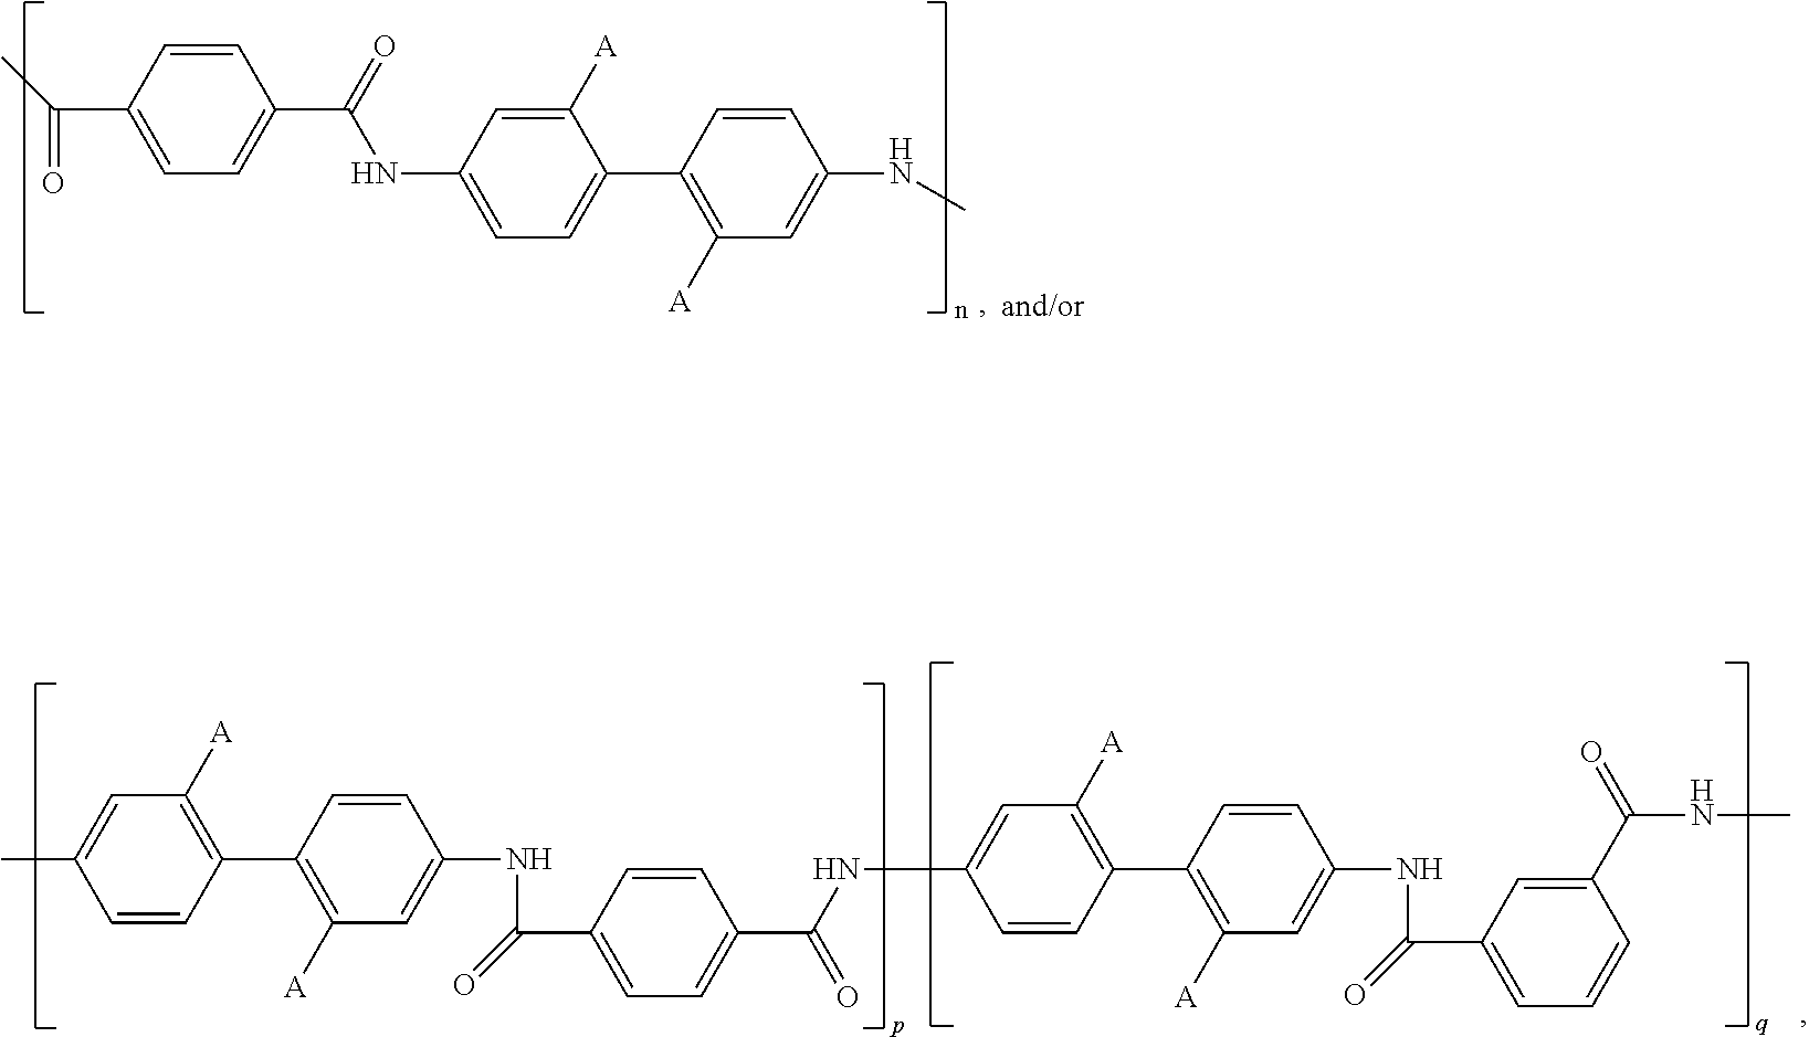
C1=CC(C2=C([A])C=C(NC(=O)C3=CC=C(C(=O)NC4=CC([A])=C(C5=C([A])C=C(NC(=O)C6=CC=CC(C(NC)=O)=C6)C=C5)C=C4)C=C3)C=C2)=C([A])C=C1C.C1=C(C(=O)C)C=CC(C(=O)NC2=CC=C(C3=C([A])C=C(NC)C=C3)C([A])=C2)=C1
